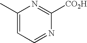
C1(C)=CC=NC([CO2H])=N1
